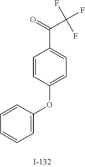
C1=CC(OC2=CC=C(C(=O)C(F)(F)F)C=C2)=CC=C1
